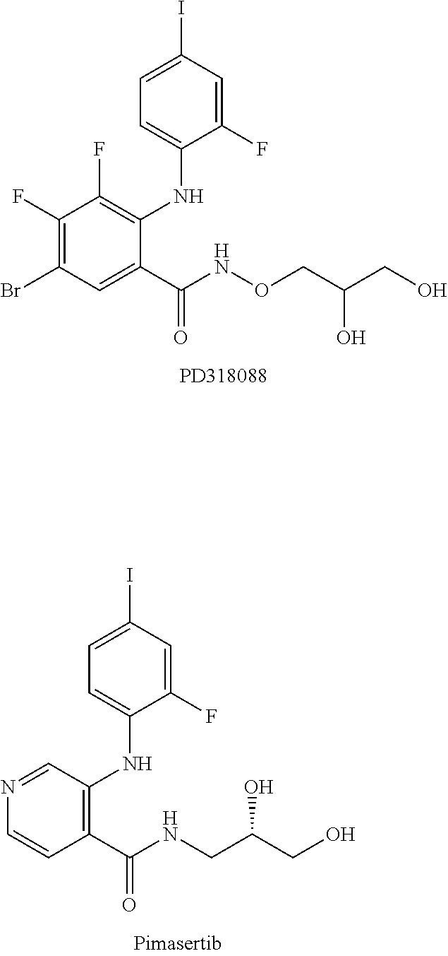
C1(F)=C(Br)C=C(C(=O)NOCC(O)CO)C(NC2=CC=C(I)C=C2F)=C1F.N1=CC(NC2=CC=C(I)C=C2F)=C(C(=O)NCC(CO)O)C=C1
